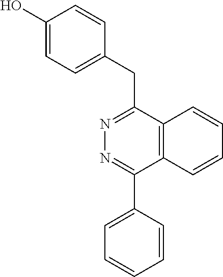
C1(O)=CC=C(CC2=NN=C(C3=CC=CC=C3)C3=C2C=CC=C3)C=C1
